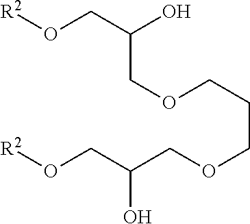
[R2]OCC(COCCCOCC(O)CO[R2])O
